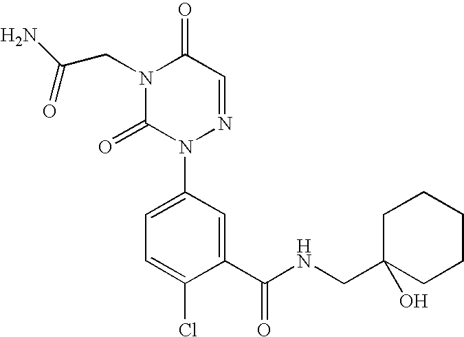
C1(C(NCC2(O)CCCCC2)=O)=CC(N2N=CC(=O)N(CC(=O)N)C2=O)=CC=C1Cl
